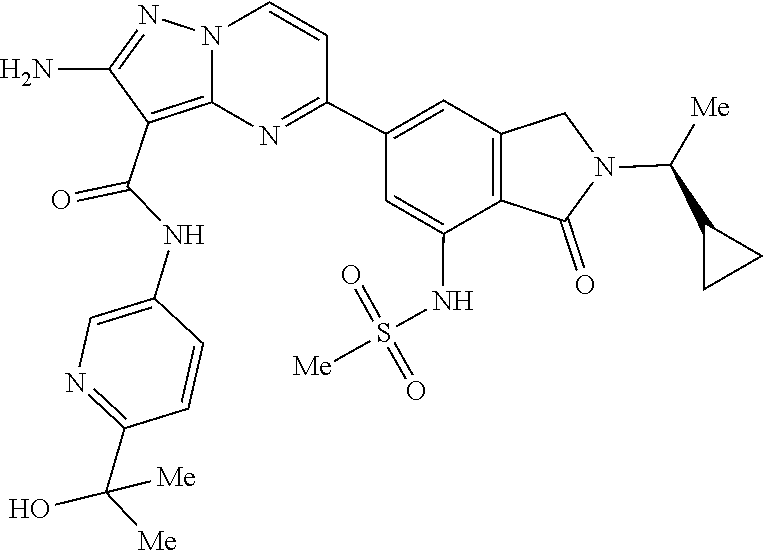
C1(N)=NN2C(=C1C(NC1=CN=C(C(O)([Me])[Me])C=C1)=O)N=C(C1=CC3=C(C(NS(=O)(=O)[Me])=C1)C(=O)N(C(C1CC1)[Me])C3)C=C2
